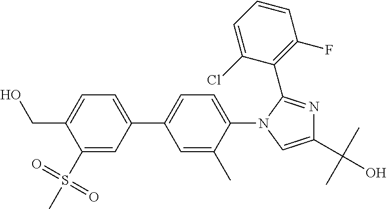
C1(S(C)(=O)=O)=CC(C2=CC=C(N3C(C4=C(F)C=CC=C4Cl)=NC(C(C)(C)O)=C3)C(C)=C2)=CC=C1CO
